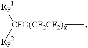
[RF1][CFO(CF2CF2)x]([RF2])C
